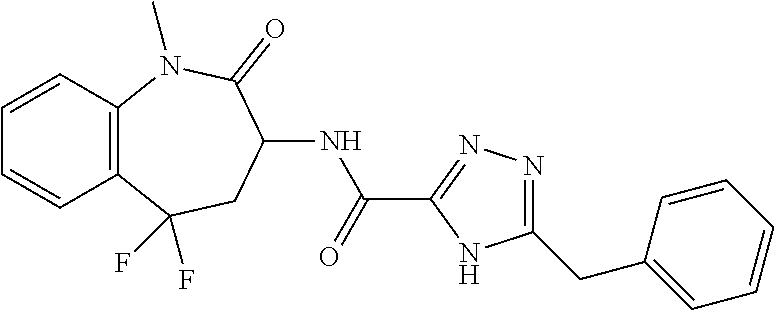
N(C(C1=NN=C(CC2=CC=CC=C2)N1)=O)C1CC(F)(F)C2=C(C=CC=C2)N(C)C1=O
